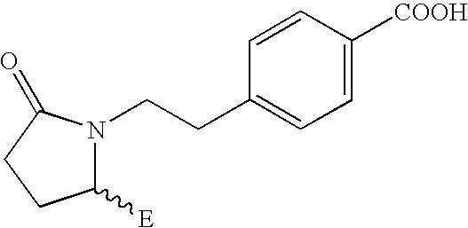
C1(CCN2C([E])CCC2=O)=CC=C([COOH])C=C1
